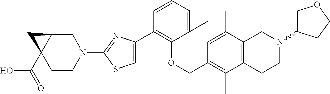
C1(C2=CSC(N3CC4C(C(=O)O)(CC3)C4)=N2)=C(OCC2=C(C)C3=C(C(C)=C2)CN(C2COCC2)CC3)C(C)=CC=C1
